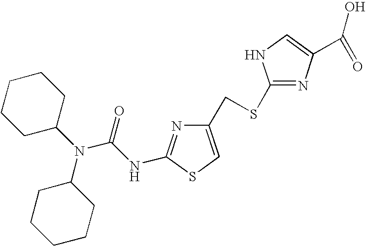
N(C1CCCCC1)(C1CCCCC1)C(NC1=NC(CSC2=NC(C(=O)O)=CN2)=CS1)=O
